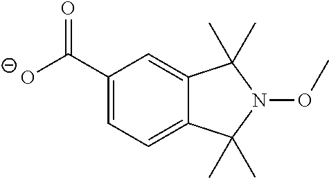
[O-]C(C1=CC=C2C(=C1)C(C)(C)N(OC)C2(C)C)=O
